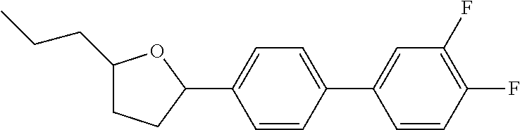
C1(CCC)CCC(C2=CC=C(C3=CC(F)=C(F)C=C3)C=C2)O1
